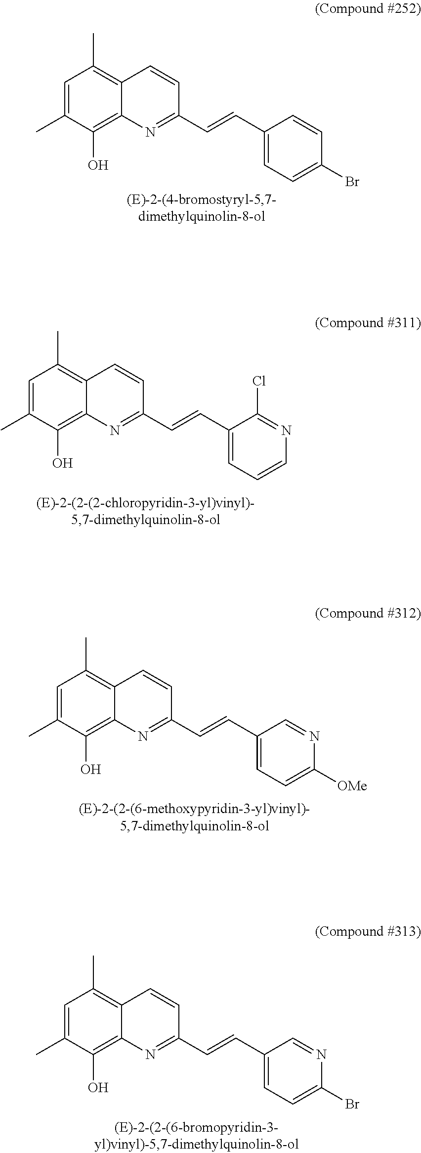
CC1=CC(C)=C2C(=C1O)N=C(C=CC1=CC=C(Br)C=C1)C=C2.CC1=CC(C)=C2C(=C1O)N=C(C=CC1=CC=CN=C1Cl)C=C2.CC1=CC(C)=C2C(=C1O)N=C(C=CC1=CC=C([OMe])N=C1)C=C2.CC1=CC(C)=C2C(=C1O)N=C(C=CC1=CC=C(Br)N=C1)C=C2
